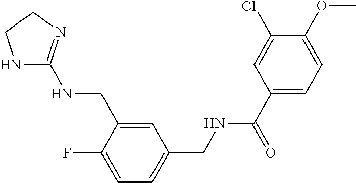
C1(CNC2=NCCN2)=CC(CNC(C2=CC=C(OC)C(Cl)=C2)=O)=CC=C1F
